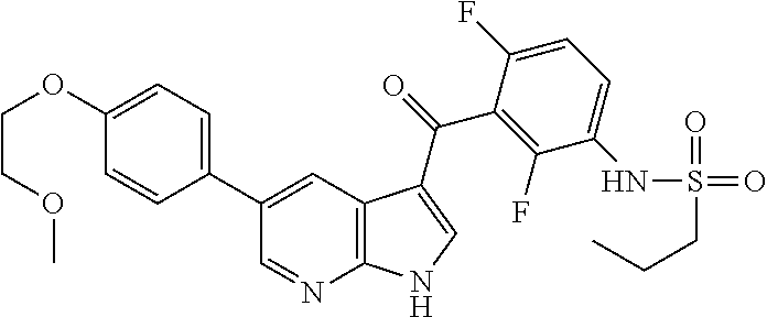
C1(C2=CC=C(OCCOC)C=C2)=CC2=C(N=C1)NC=C2C(=O)C1=C(F)C(NS(=O)(=O)CCC)=CC=C1F
